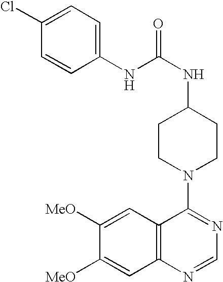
C1(NC(NC2CCN(C3=NC=NC4=C3C=C([MeO])C([MeO])=C4)CC2)=O)=CC=C(Cl)C=C1
